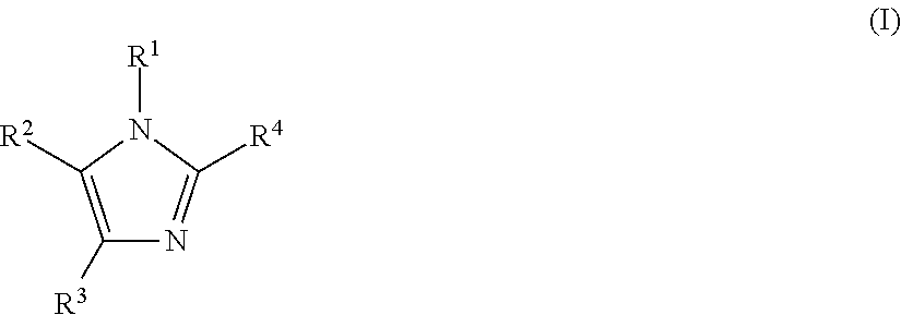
C1([R3])=C([R2])N([R1])C([R4])=N1
